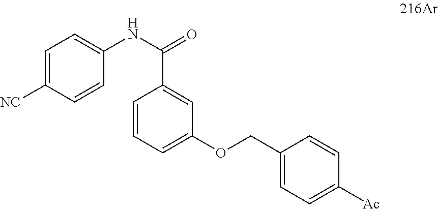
C1=C([NC])C=CC(NC(=O)C2=CC(OCC3=CC=C([Ac])C=C3)=CC=C2)=C1
